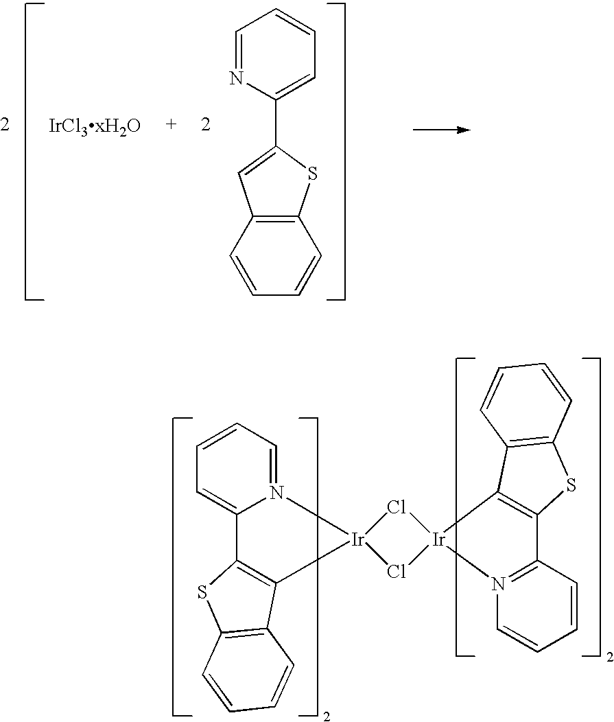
C1=NC(C2=CC3=C(S2)C=CC=C3)=CC=C1.C1=CC=N2C(=C1)C1=C([Ir]23Cl[Ir]2(Cl3)C3=C(C4=N2C=CC=C4)SC2=C3C=CC=C2)C2=C(S1)C=CC=C2
